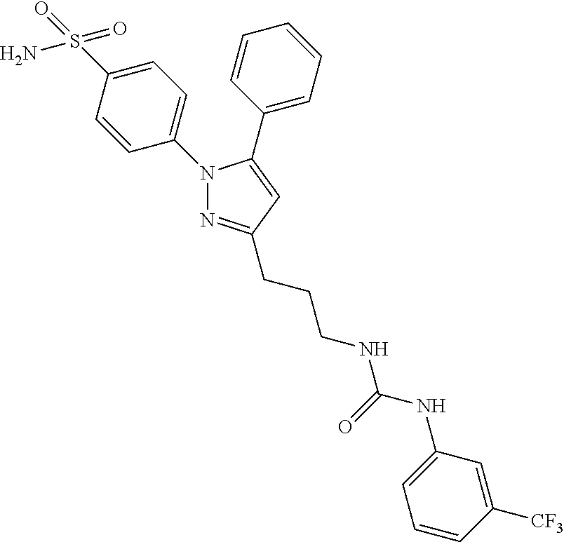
C1=C(N2N=C(CCCNC(NC3=CC=CC([CF3])=C3)=O)C=C2C2=CC=CC=C2)C=CC(S(N)(=O)=O)=C1
